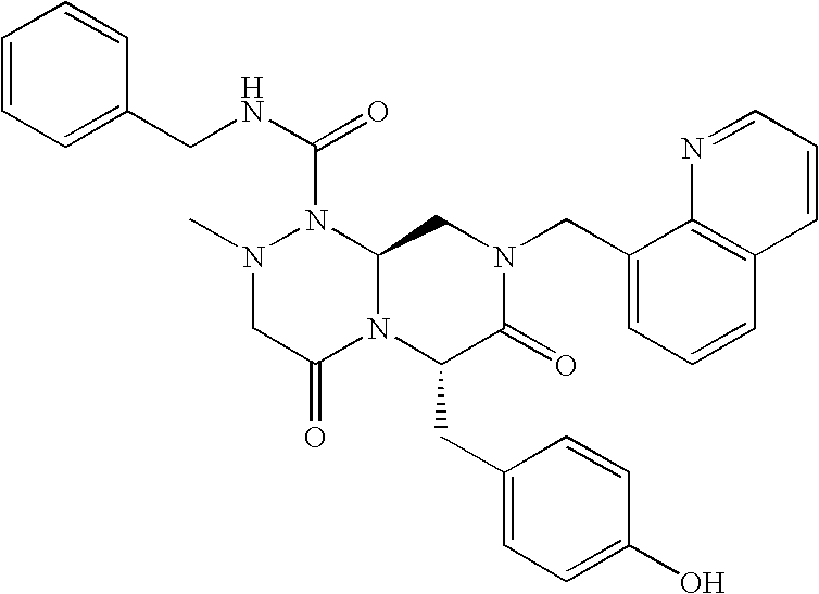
C1=CC=C(CNC(=O)N2N(C)CC(=O)N3C2CN(CC2=CC=CC4=C2N=CC=C4)C(=O)C3CC2=CC=C(O)C=C2)C=C1
